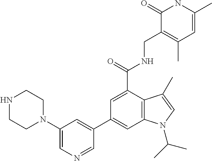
C1=C(N2CCNCC2)C=C(C2=CC3=C(C(C(=O)NCC4=C(C)C=C(C)NC4=O)=C2)C(C)=CN3C(C)C)C=N1
